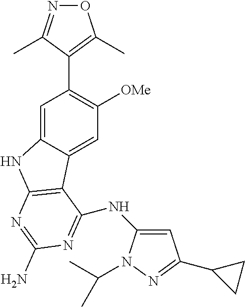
C1=C2C(=CC([OMe])=C1C1=C(C)ON=C1C)C1=C(N2)N=C(N)N=C1NC1=CC(C2CC2)=NN1C(C)C
